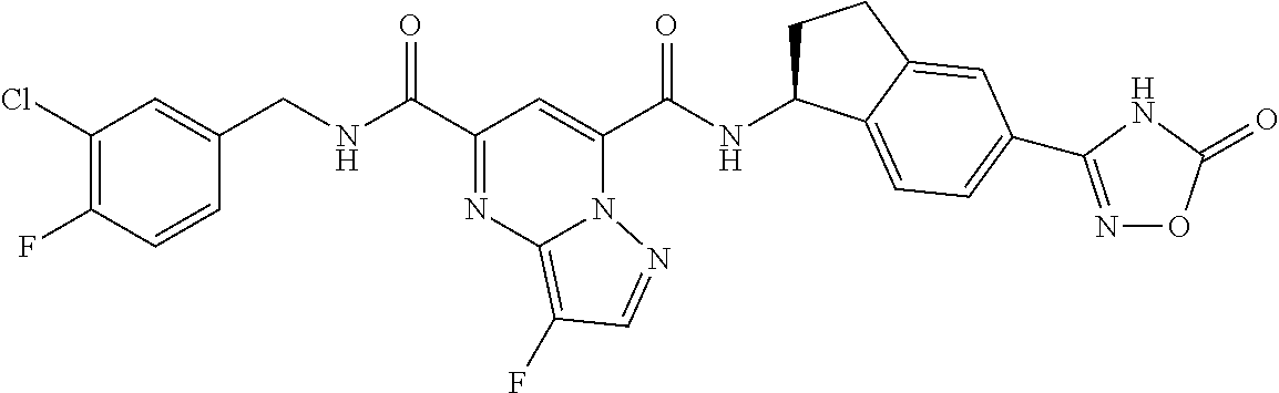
C1(Cl)=C(F)C=CC(CNC(C2=NC3=C(F)C=NN3C(C(NC3CCC4=CC(C5=NOC(=O)N5)=CC=C34)=O)=C2)=O)=C1
